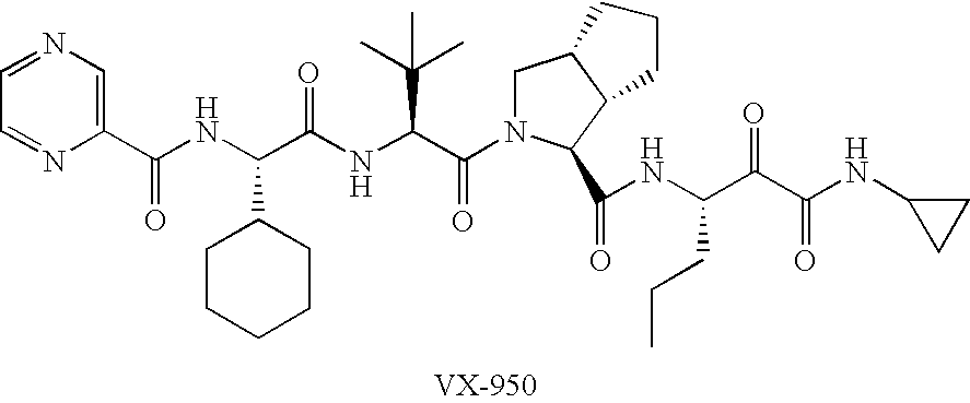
C1(C(=O)NC(C(=O)NC(C(=O)N2CC3C(C2C(=O)NC(C(C(=O)NC2CC2)=O)CCC)CCC3)C(C)(C)C)C2CCCCC2)=CN=CC=N1
